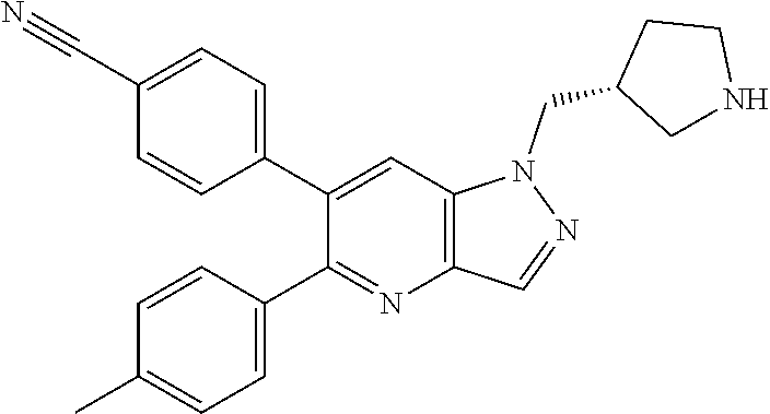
C1(C2=CC=C(C#N)C=C2)=CC2=C(N=C1C1=CC=C(C)C=C1)C=NN2CC1CNCC1
